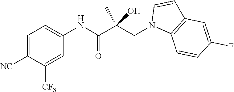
C1=C([NC])C([CF3])=CC(NC(C(CN2C3=C(C=C2)C=C(F)C=C3)(C)O)=O)=C1
